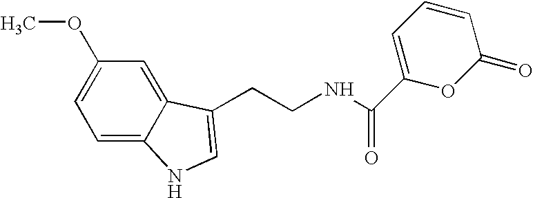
COC1=CC=C2C(=C1)C(CCNC(C1=CC=CC(=O)O1)=O)=CN2
